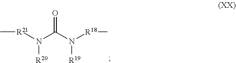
N(C(N([R18]C)[R19])=O)([R21]C)[R20]
